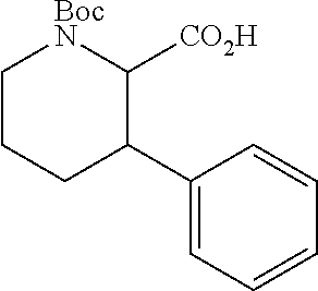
C1CCC(C2=CC=CC=C2)C([CO2H])[BocN]1
